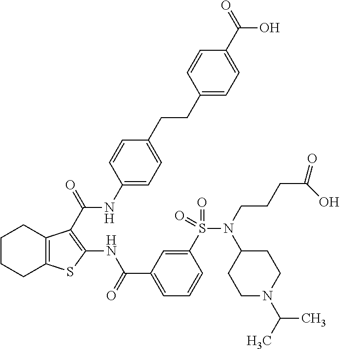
C1CCC2=C(C1)C(C(=O)NC1=CC=C(CCC3=CC=C(C(=O)O)C=C3)C=C1)=C(NC(C1=CC=CC(S(N(CCCC(=O)O)C3CCN(C(C)C)CC3)(=O)=O)=C1)=O)S2
